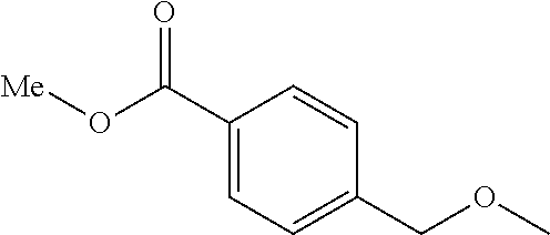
C1(C(O[Me])=O)=CC=C(COC)C=C1
